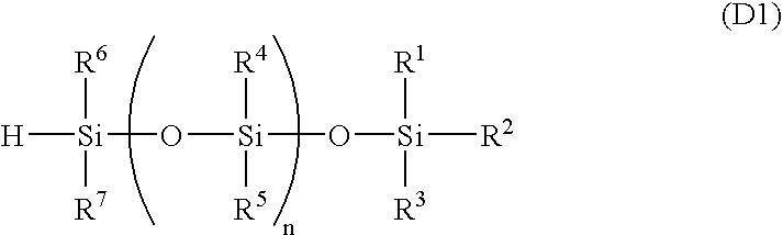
[R4][Si]([R5])(O[Si]([R1])([R3])[R2])O[Si]([R6])([R7])[H]
